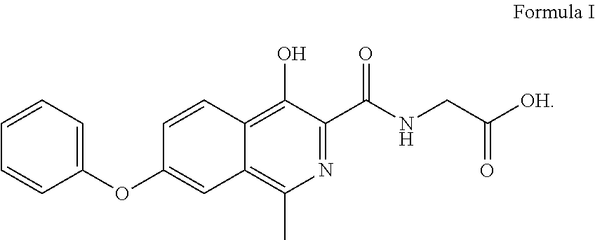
C1=CC=C(OC2=CC3=C(C)N=C(C(NCC(=O)[OH])=O)C(O)=C3C=C2)C=C1
